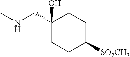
CNCC1(O)CCC([SO2CH3])CC1
